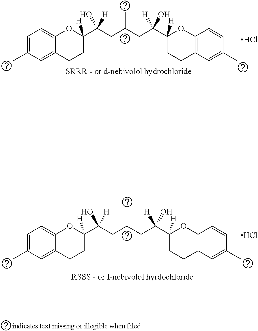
Cl.C1=C(C)C=C2C(=C1)OC(C(CC(CC(C1([H])CCC3=C(O1)C=CC(C)=C3)([H])O)C)(O)[H])([H])CC2.Cl.C1=C(C)C=C2C(=C1)OC(C(CC(CC(C1([H])CCC3=C(O1)C=CC(C)=C3)([H])O)C)(O)[H])([H])CC2
